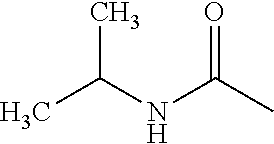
C(C)(NC(C)=O)C
